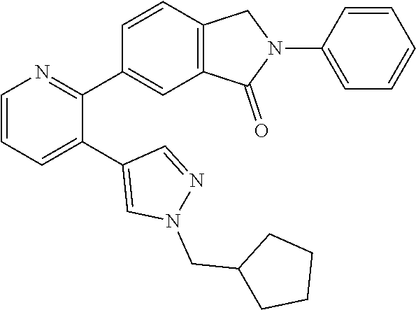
C1=CC=C(C2=CN(CC3CCCC3)N=C2)C(C2=CC3=C(C=C2)CN(C2=CC=CC=C2)C3=O)=N1
